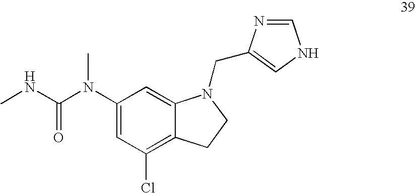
C1(N(C(=O)NC)C)=CC(Cl)=C2C(=C1)N(CC1=CNC=N1)CC2
